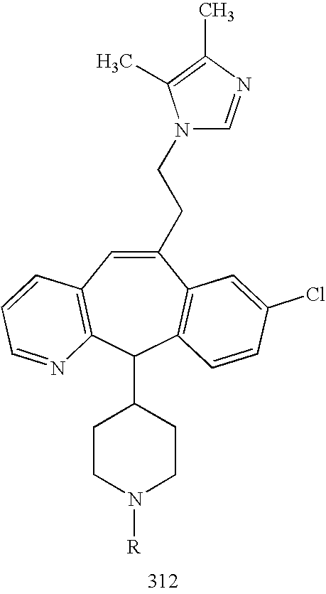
C1(CCN2C=NC(C)=C2C)=CC2=C(C(C3CCN([R])CC3)C3=C1C=C(Cl)C=C3)N=CC=C2
